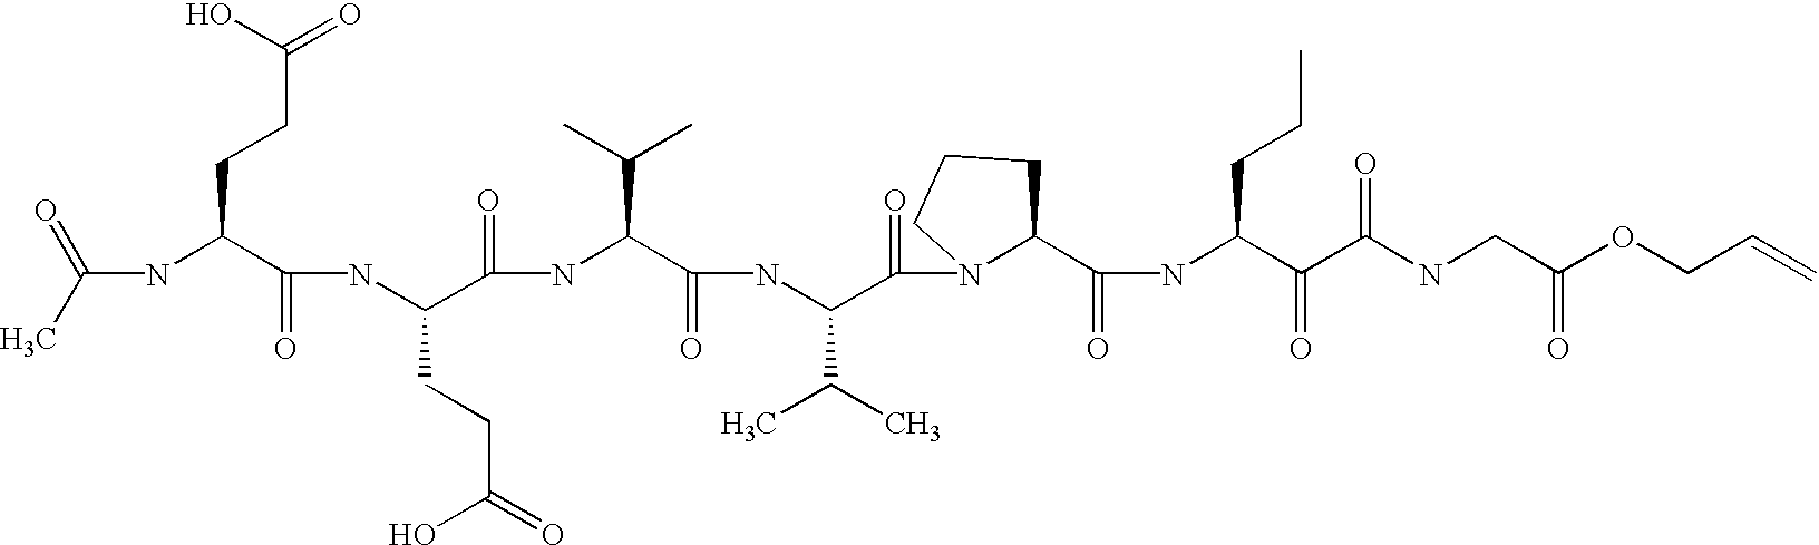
C(NC(C(NC(C(=O)NC(C(=O)NC(C(=O)N1C(C(=O)NC(C(=O)C(NCC(OCC=C)=O)=O)CCC)CCC1)C(C)C)C(C)C)CCC(=O)O)=O)CCC(=O)O)(C)=O
